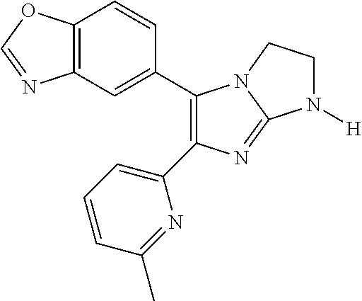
C1(C2=CC3=C(C=C2)OC=N3)=C(C2=CC=CC(C)=N2)N=C2N1CCN2[H]
